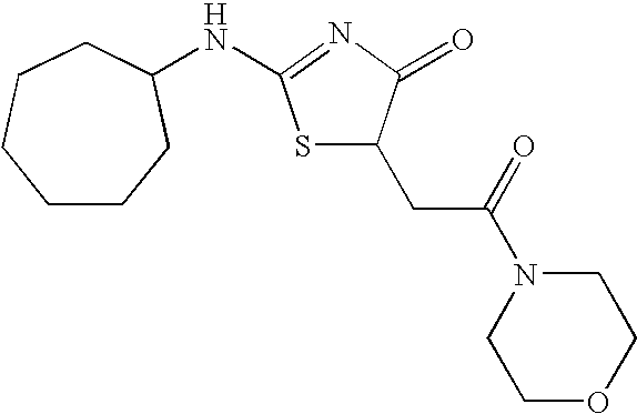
C1CCC(NC2=NC(=O)C(CC(N3CCOCC3)=O)S2)CCC1
